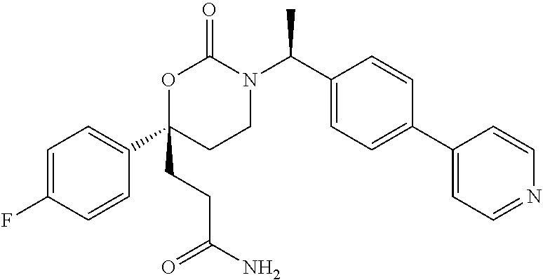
C1=C(F)C=CC(C2(CCC(N)=O)CCN(C(C3=CC=C(C4=CC=NC=C4)C=C3)C)C(=O)O2)=C1
